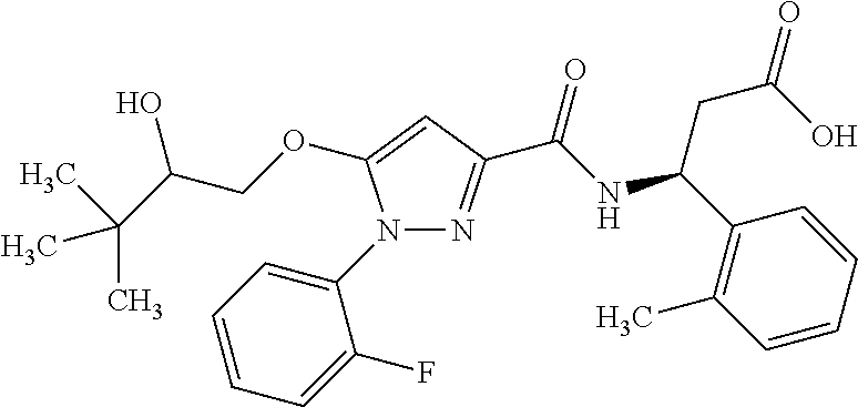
N1(C2=CC=CC=C2F)N=C(C(NC(CC(O)=O)C2=C(C)C=CC=C2)=O)C=C1OCC(C(C)(C)C)O
